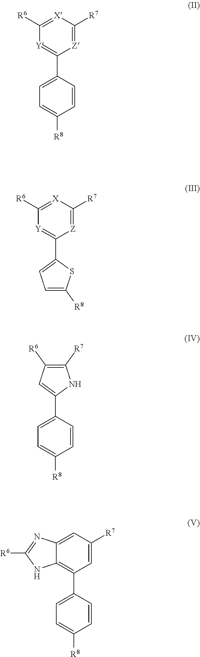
C1([R6])=[X]C([R7])=[Z]C(C2=CC=C([R8])C=C2)=[Y]1.C1([R6])=[X]C([R7])=[Z]C(C2=CC=C([R8])S2)=[Y]1.C1(C2=CC=C([R8])C=C2)=CC([R6])=C([R7])N1.C12=CC([R7])=CC(C3=CC=C([R8])C=C3)=C1NC([R6])=N2
